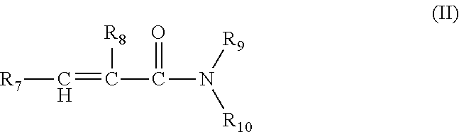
[R7]C=C(C(=O)N([R9])[R10])[R8]
